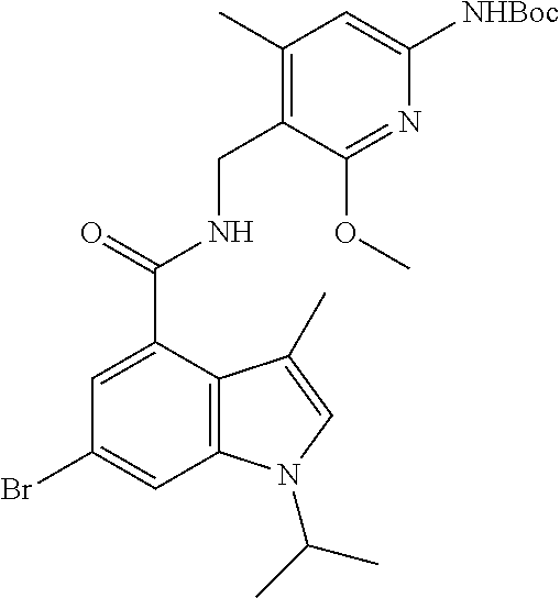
C1=C(C(=O)NCC2=C(C)C=C([NHBoc])N=C2OC)C2=C(C=C1Br)N(C(C)C)C=C2C
